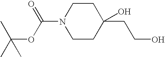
C1CN(C(=O)OC(C)(C)C)CCC1(CCO)O
